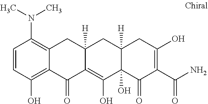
C12([H])C(O)(C(=O)C(C(N)=O)=C(O)C1)C(O)=C1C([H])(C2)CC2=C(N(C)C)C=CC(O)=C2C1=O
